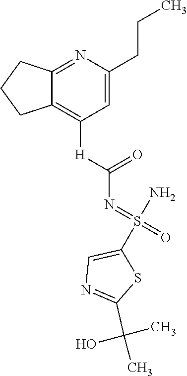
C1C2=C([H]C(N=S(=O)(N)C3=CN=C(C(C)(O)C)S3)=O)C=C(CCC)N=C2CC1
